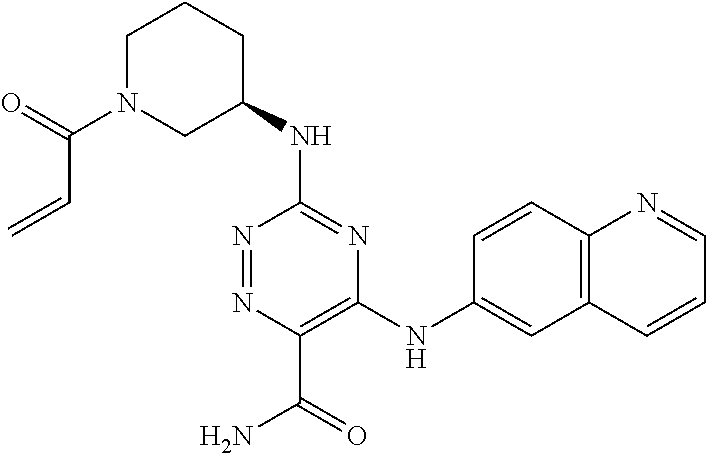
C1(NC2=NC(NC3=CC4=C(C=C3)N=CC=C4)=C(C(=O)N)N=N2)CCCN(C(C=C)=O)C1
